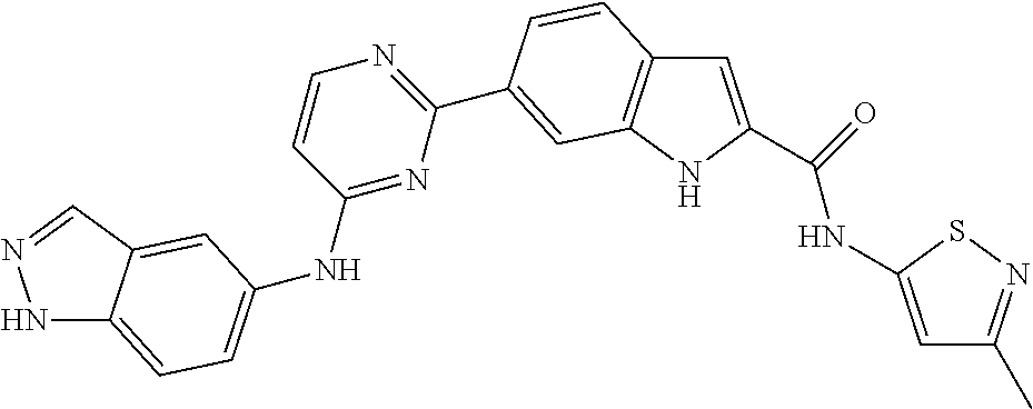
C1=C(C(NC2=CC(C)=NS2)=O)NC2=C1C=CC(C1=NC=CC(NC3=CC=C4NN=CC4=C3)=N1)=C2
